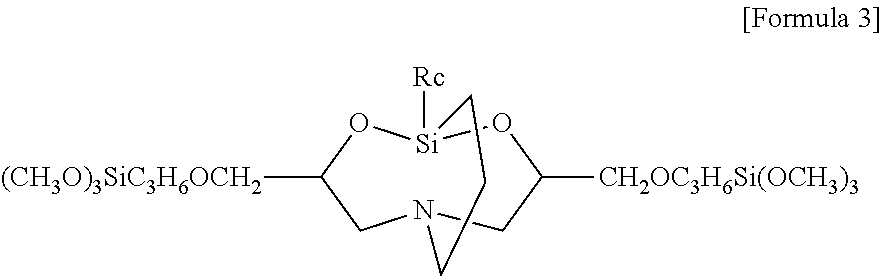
[Si]12([Rc])OC([CH2OC3H6Si(OCH3)3])CN(CC([(CH3O)3SiC3H6OCH2])O1)CCC2
